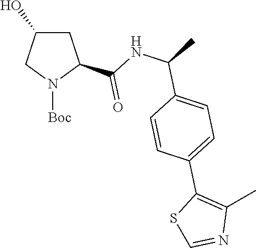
N1([Boc])C(C(NC(C)C2=CC=C(C3=C(C)N=CS3)C=C2)=O)CC(O)C1
